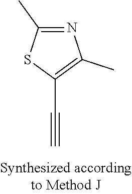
C1(C#C)=C(C)N=C(C)S1
